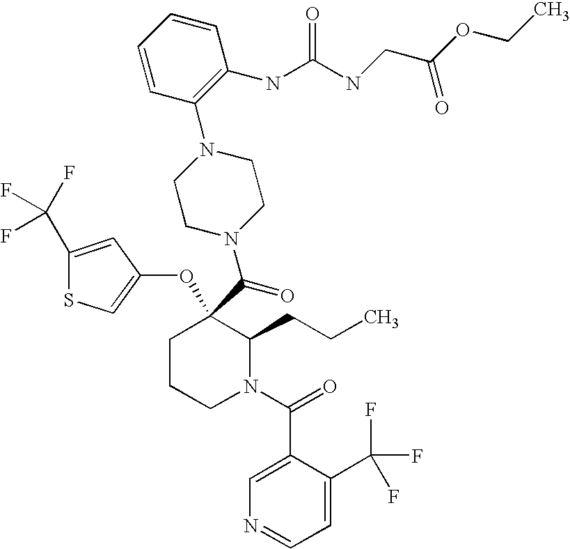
C1CCN(C(=O)C2=CN=CC=C2C(F)(F)F)C(CCC)C1(C(=O)N1CCN(C2=C(NC(=O)NCC(=O)OCC)C=CC=C2)CC1)OC1=CSC(C(F)(F)F)=C1
